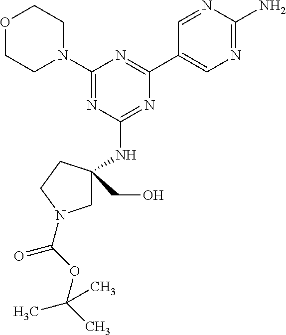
C1(N2CCOCC2)=NC(NC2(CO)CN(C(=O)OC(C)(C)C)CC2)=NC(C2=CN=C(N)N=C2)=N1
